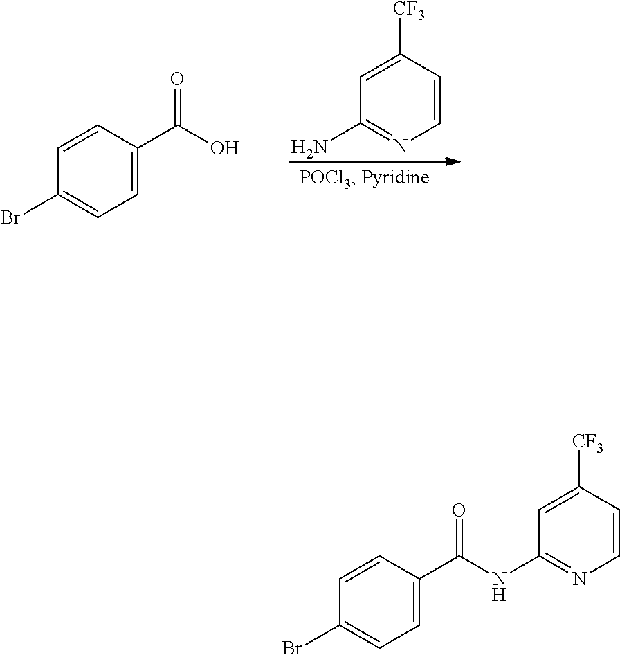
C1=C([CF3])C=CN=C1N.C1=CC(C(O)=O)=CC=C1Br.C1=CC(C(NC2=NC=CC([CF3])=C2)=O)=CC=C1Br
